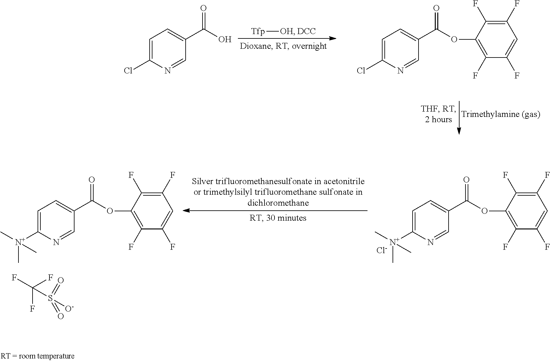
[Tfp][OH].[DCC].C1=C(Cl)N=CC(C(O)=O)=C1.C1=C(Cl)N=CC(C(OC2=C(F)C(F)=CC(F)=C2F)=O)=C1.C1=C([N+](C)(C)C)N=CC(C(OC2=C(F)C(F)=CC(F)=C2F)=O)=C1.[Cl-].C1=C([N+](C)(C)C)N=CC(C(OC2=C(F)C(F)=CC(F)=C2F)=O)=C1.FC(F)(F)S([O-])(=O)=O
